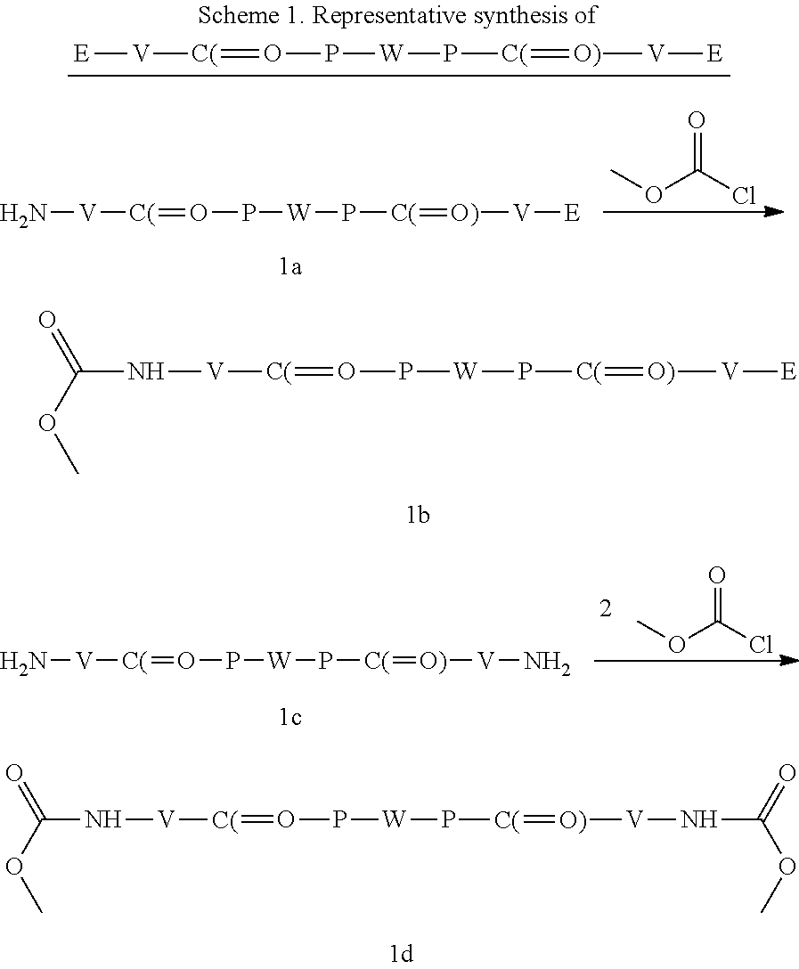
N([V][C(]=OP[W]P[C(]=[O)][V][E])C(=O)OC.COC(=O)Cl.N[V][C(]=OP[W]P[C(]=[O)][V]N.N([V][C(]=OP[W]P[C(]=[O)][V]NC(=O)OC)C(=O)OC.COC(=O)Cl.N[V][C(]=OP[W]P[C(]=[O)][V][E].[E][V][C(]=OP[W]P[C(]=[O)][V][E]
